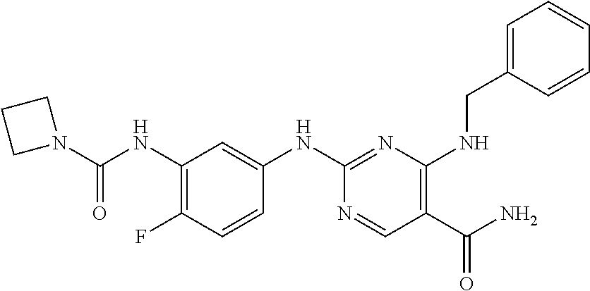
C1(NC(N2CCC2)=O)=C(F)C=CC(NC2=NC(NCC3=CC=CC=C3)=C(C(N)=O)C=N2)=C1
